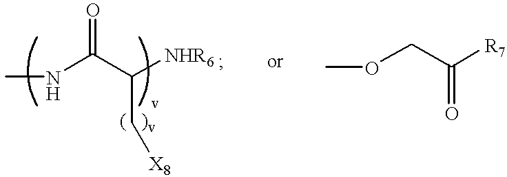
CNC(C(C[X8])[NHR6])=O.COCC(=O)[R7]
